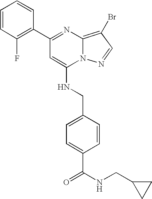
C1(C2=NC3=C(Br)C=NN3C(NCC3=CC=C(C(NCC4CC4)=O)C=C3)=C2)=C(F)C=CC=C1
